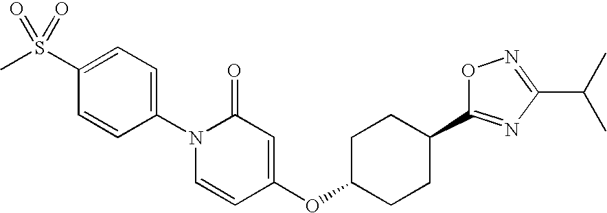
C1=C(S(C)(=O)=O)C=CC(N2C=CC(OC3CCC(C4=NC(C(C)C)=NO4)CC3)=CC2=O)=C1
